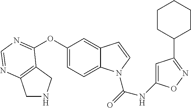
C1(OC2=NC=NC3=C2CNC3)=CC=C2C(=C1)C=CN2C(=O)NC1=CC(C2CCCCC2)=NO1
